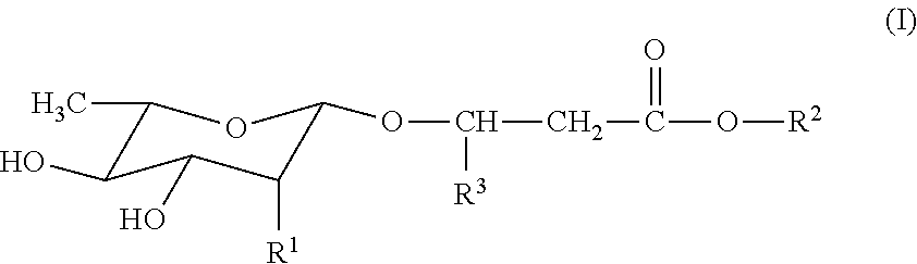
C1(C)C(O)C(O)C([R1])C(OC(CC(O[R2])=O)[R3])O1
